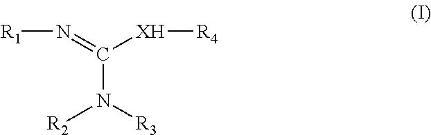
[R1]N=C([XH][R4])N([R3])[R2]
